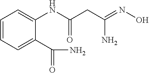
C1=CC=C(C(=O)N)C(NC(CC(=NO)N)=O)=C1
